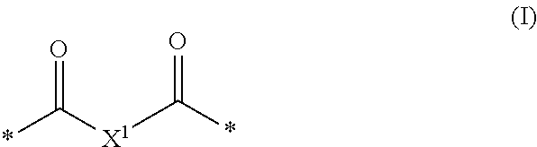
*C([X1]C(*)=O)=O
